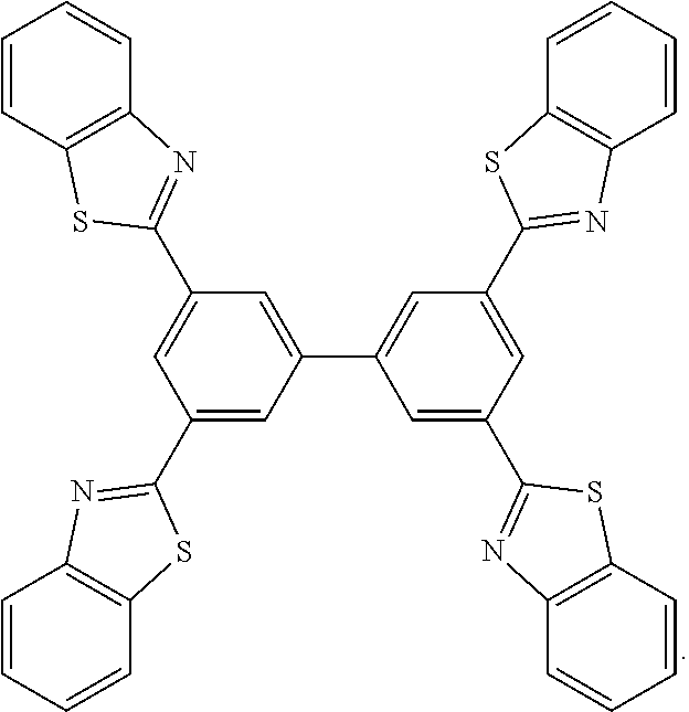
C1(C2=NC3=C(C=CC=C3)S2)=CC(C2=CC(C3=NC4=C(C=CC=C4)S3)=CC(C3=NC4=C(C=CC=C4)S3)=C2)=CC(C2=NC3=C(C=CC=C3)S2)=C1
